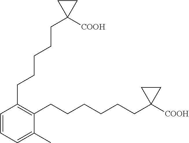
C1=CC=C(C)C(CCCCCCC2([COOH])CC2)=C1CCCCCC1([COOH])CC1
